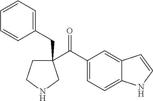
C(=O)(C1(CC2=CC=CC=C2)CCNC1)C1=CC=C2C(=C1)C=CN2
